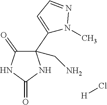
C1(C2=CC=NN2C)(CN)C(=O)NC(=O)N1.[H]Cl
